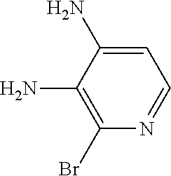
C1=C(N)C(N)=C(Br)N=C1
